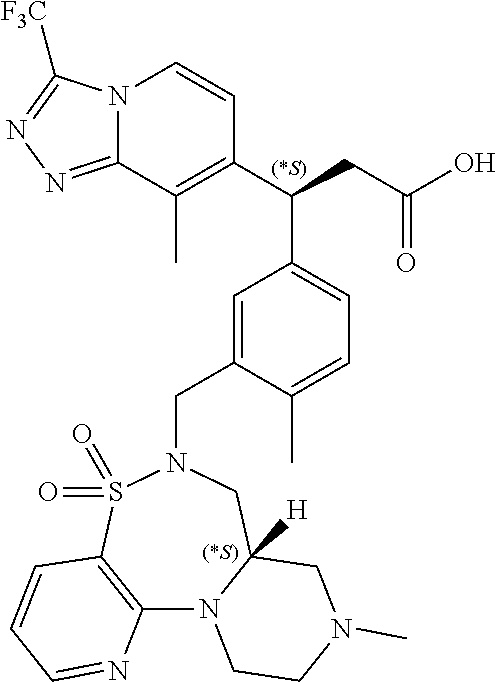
N12C(=NN=C1[F3C])C(C)=C(C(CC(O)=O)C1=CC=C(C)C(CN3CC4([H])N(C5=C(S3(=O)=O)C=CC=N5)CCN(C)C4)=C1)C=C2.[(*S)].[(*S)]
